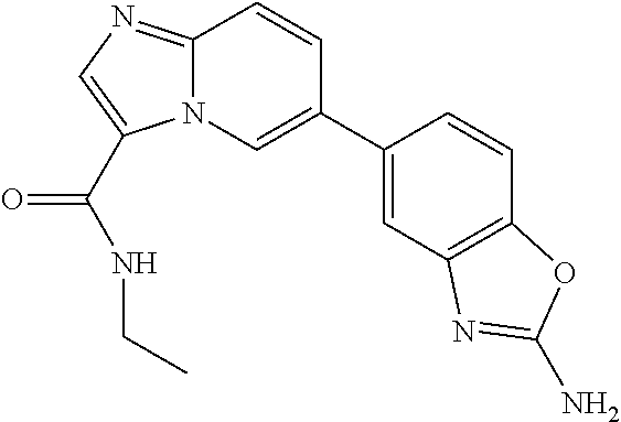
C12=NC=C(C(NCC)=O)N1C=C(C1=CC3=C(C=C1)OC(N)=N3)C=C2
